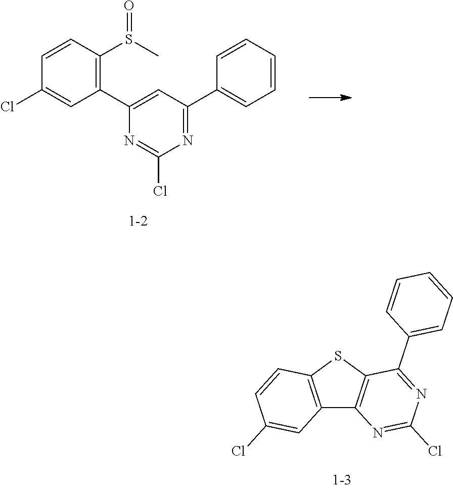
C1(C2=C(S(C)=O)C=CC(Cl)=C2)=CC(C2=CC=CC=C2)=NC(Cl)=N1.C12=C(SC3=C1N=C(Cl)N=C3C1=CC=CC=C1)C=CC(Cl)=C2
